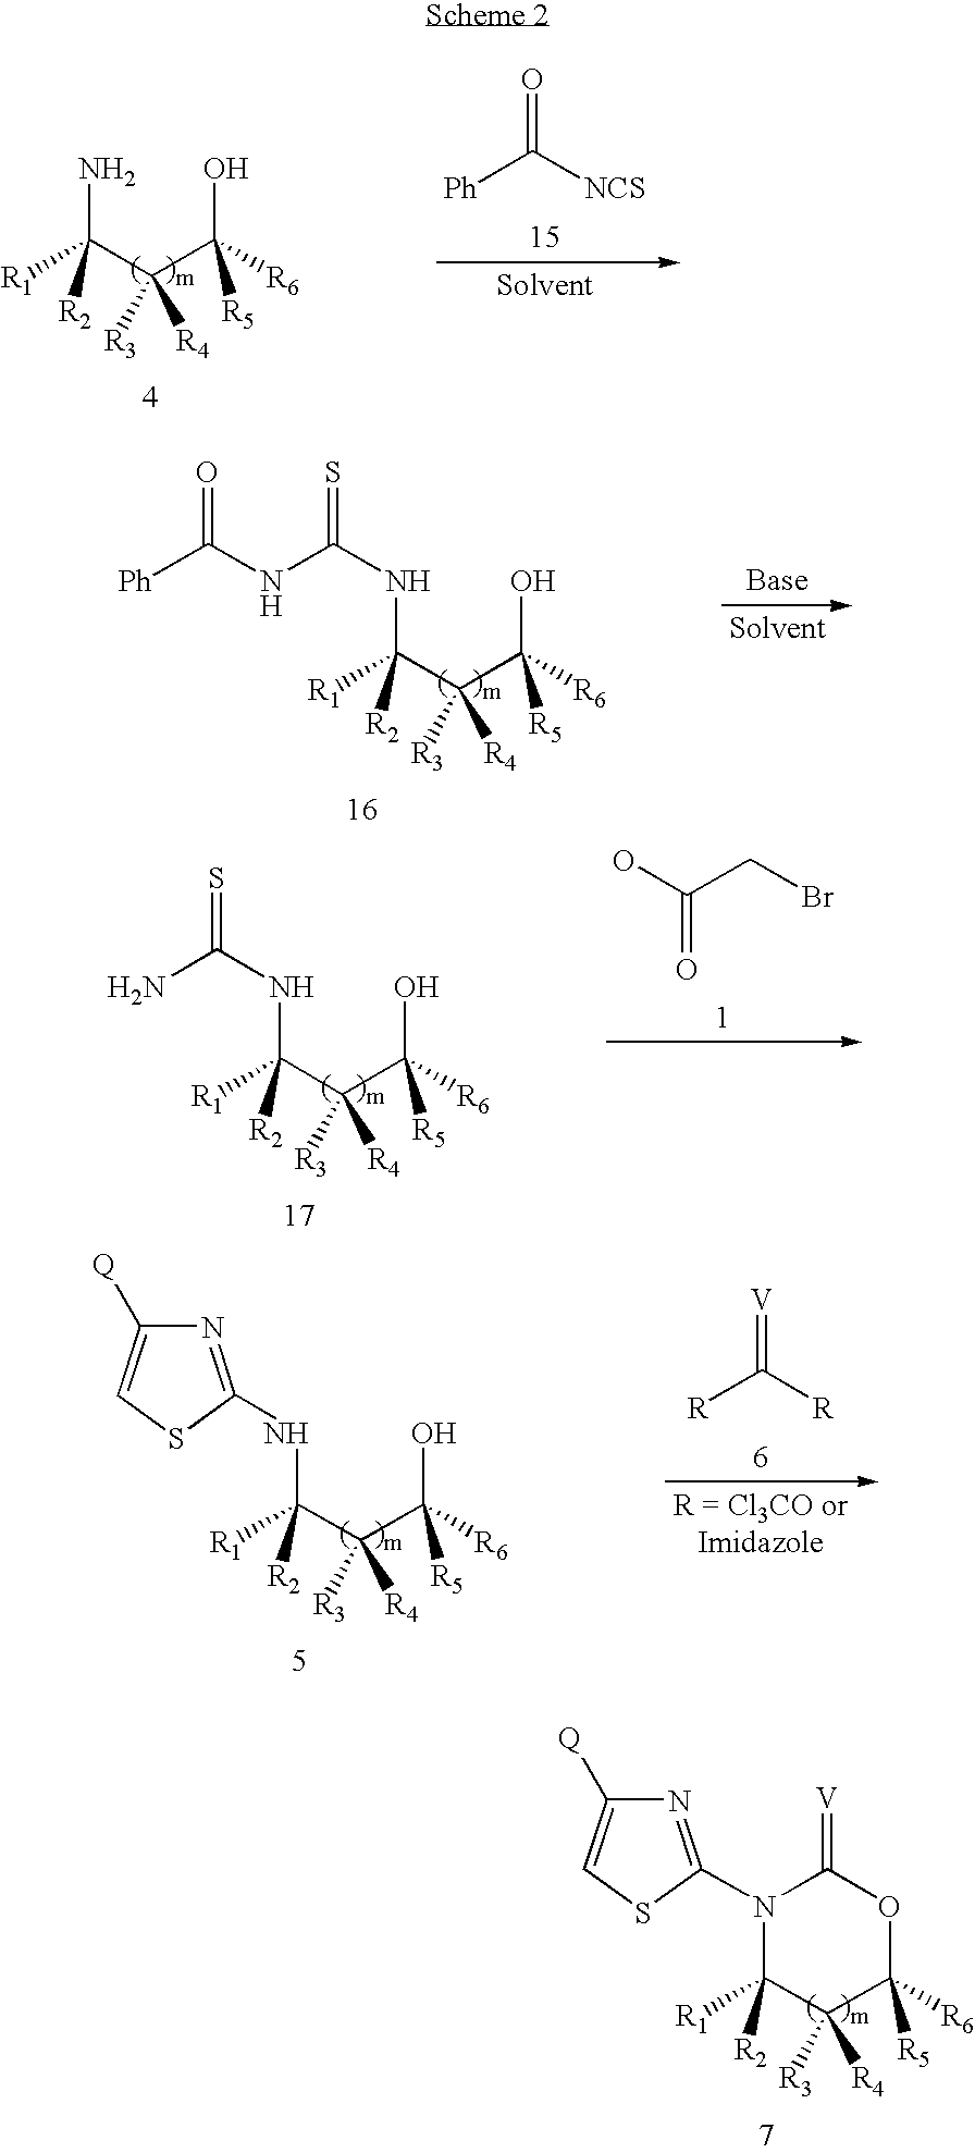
NC(C(C(O)([R5])[R6])([R4])[R3])([R1])[R2].O=C([NCS])[Ph].N(C(C(C(O)([R5])[R6])([R4])[R3])([R1])[R2])C(NC([Ph])=O)=S.N(C(C(C(O)([R5])[R6])([R4])[R3])([R1])[R2])C1=NC([Q])=CS1.[V]=C([R])[R].N1(C2=NC([Q])=CS2)C([R1])([R2])C([R4])([R3])C([R5])([R6])OC1=[V].N(C(C(C(O)([R5])[R6])([R4])[R3])([R1])[R2])C(N)=S.C(Br)C(O)=O
